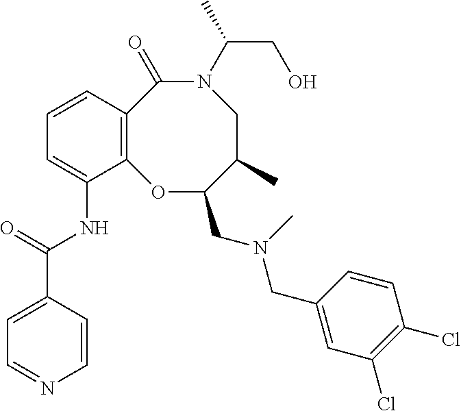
C12=C(C=CC=C1NC(C1=CC=NC=C1)=O)C(=O)N(C(CO)C)CC(C)C(CN(CC1=CC(Cl)=C(Cl)C=C1)C)O2
